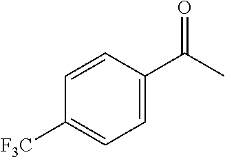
C1=C(C(C)=O)C=CC([F3C])=C1
